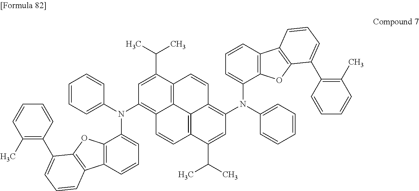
C1=C(C(C)C)C2=C3C(=C1N(C1=CC=CC4=C1OC1=C4C=CC=C1C1=C(C)C=CC=C1)C1=CC=CC=C1)C=CC1=C3C(=C(N(C3=CC=CC4=C3OC3=C4C=CC=C3C3=C(C)C=CC=C3)C3=CC=CC=C3)C=C1C(C)C)C=C2
